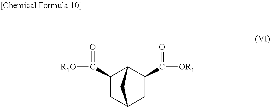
C1(C([OR1])=O)C2C(C(=O)[R1O])CC(C1)C2
